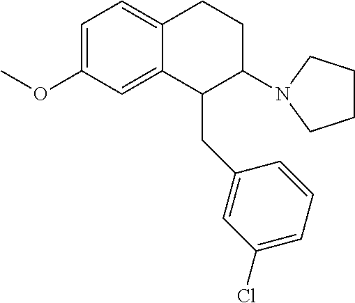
C1=C(OC)C=C2C(=C1)CCC(N1CCCC1)C2CC1=CC(Cl)=CC=C1
